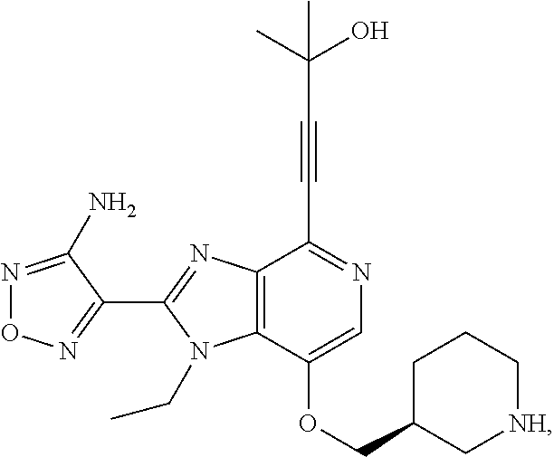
C12=C(C(OCC3C[NH]CCC3)=CN=C1C#CC(O)(C)C)N(CC)C(C1=NON=C1N)=N2
